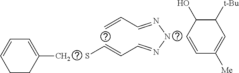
C1=CC([Me])=CC([t-Bu])C1O.SC=CC=NNN=CC=C.CC1=CC=CCC1
